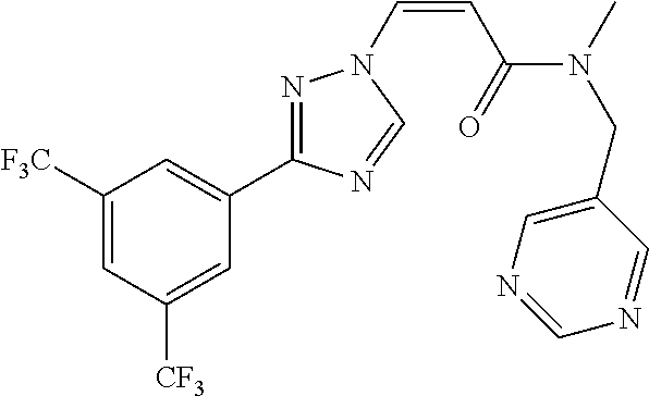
C1([F3C])=CC([CF3])=CC(C2=NN(C=CC(N(C)CC3=CN=CN=C3)=O)C=N2)=C1
